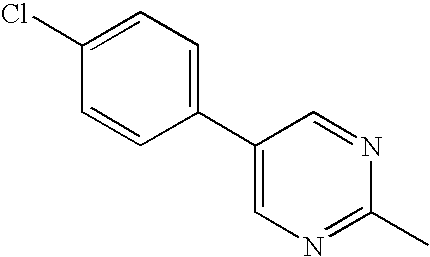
C1=CC(C2=CN=C(C)N=C2)=CC=C1Cl
